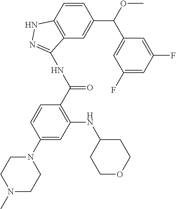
CN1CCN(C2=CC(NC3CCOCC3)=C(C(NC3=NNC4=C3C=C(C(C3=CC(F)=CC(F)=C3)OC)C=C4)=O)C=C2)CC1
